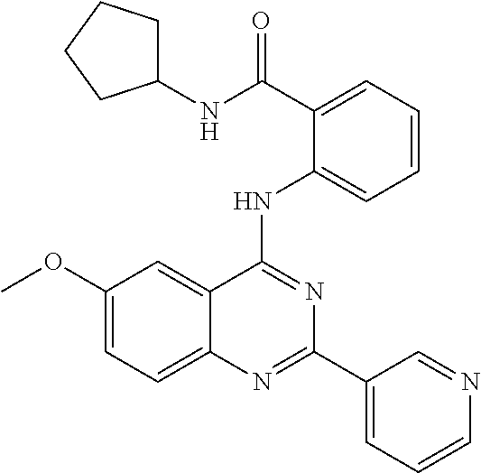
C1(OC)=CC=C2C(=C1)C(NC1=CC=CC=C1C(NC1CCCC1)=O)=NC(C1=CC=CN=C1)=N2
